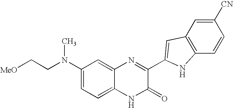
C1=C2C(=CC(N(CC[MeO])C)=C1)N=C(C1=CC3=C(C=CC([CN])=C3)N1)C(=O)N2
